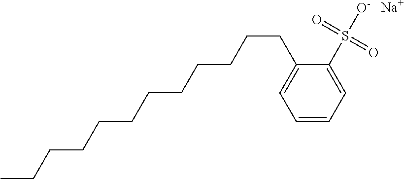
C1=CC=C(S([O-])(=O)=O)C(CCCCCCCCCCCC)=C1.[Na]
